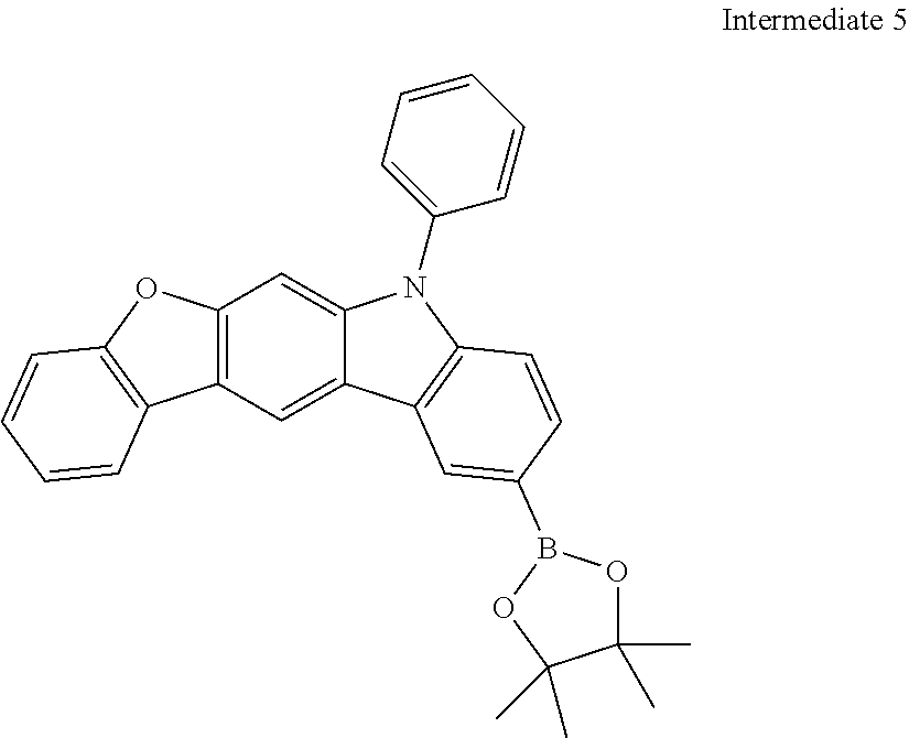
C12=C(C=C3C(=C1)N(C1=CC=CC=C1)C1=C3C=C(B3OC(C)(C)C(C)(C)O3)C=C1)C1=C(O2)C=CC=C1
